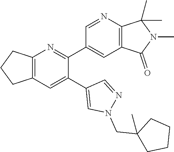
C12=C(C=C(C3=CN(CC4(C)CCCC4)N=C3)C(C3=CC4=C(N=C3)C(C)(C)N(C)C4=O)=N1)CCC2
